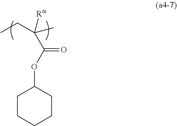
C1(OC(C(CC)([Ra])C)=O)CCCCC1
